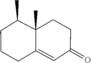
C1(=O)C=C2C(C)(C(C)CCC2)CC1
